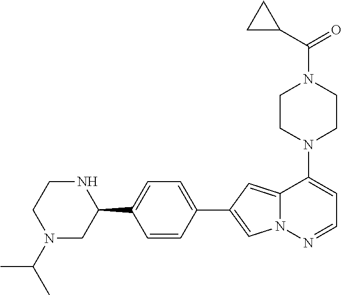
N1(C2=CC=NN3C2=CC(C2=CC=C(C4NCCN(C(C)C)C4)C=C2)=C3)CCN(C(=O)C2CC2)CC1
